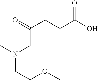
OC(CCC(CN(C)CCOC)=O)=O
